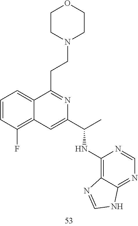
C1=CC(F)=C2C(=C1)C(CCN1CCOCC1)=NC(C(C)NC1=C3C(=NC=N1)NC=N3)=C2
